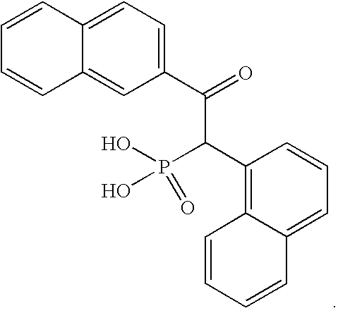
C12=CC(C(C(P(O)(O)=O)C3=C4C(=CC=C3)C=CC=C4)=O)=CC=C1C=CC=C2
